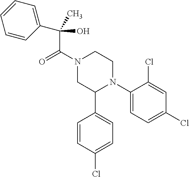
C(C(N1CC(C2=CC=C(Cl)C=C2)N(C2=CC=C(Cl)C=C2Cl)CC1)=O)(O)(C)C1=CC=CC=C1
